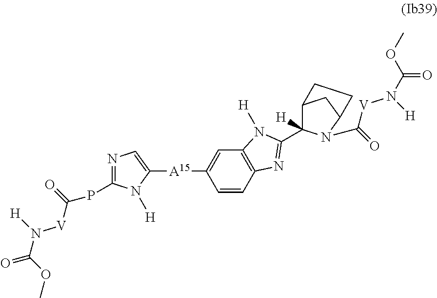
C1=CC2=C(C=C1[A15]C1=CN=C(PC([V]N(C(OC)=O)[H])=O)N1[H])N([H])C(C1([H])C3CC(CC3)N1C(=O)[V]N(C(OC)=O)[H])=N2
